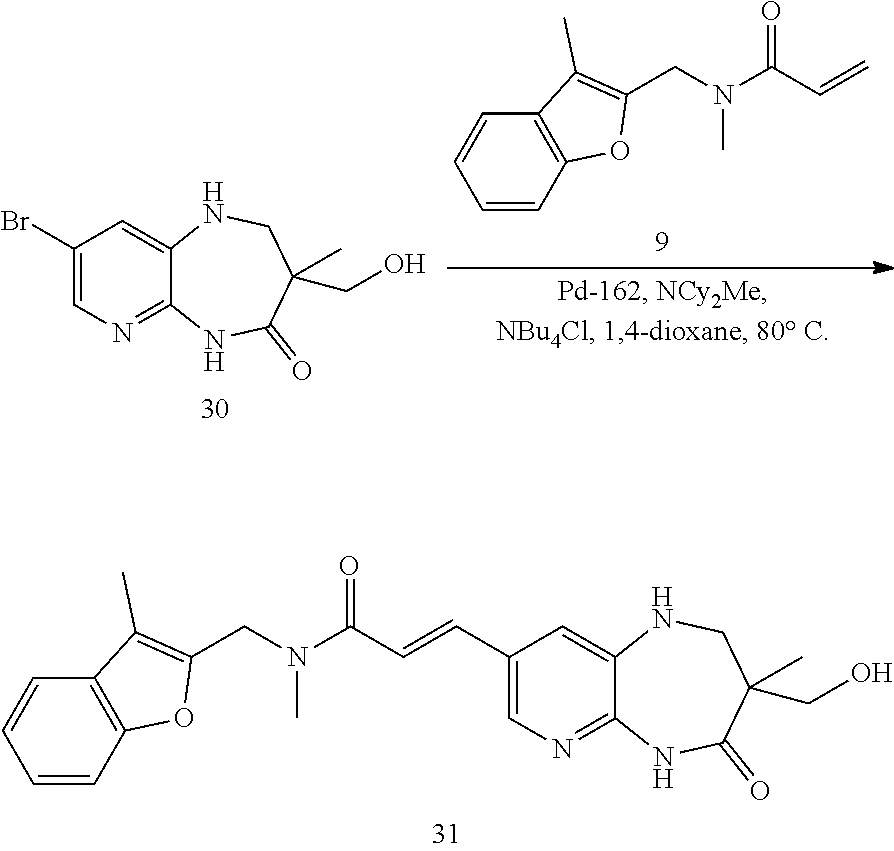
C1=CC2=C(C=C1)C(C)=C(CN(C(C=CC1=CN=C3C(=C1)NCC(CO)(C)C(=O)N3)=O)C)O2.C1(Br)=CN=C2C(=C1)NCC(C)(CO)C(=O)N2.C1=CC2=C(C=C1)C(C)=C(CN(C(C=C)=O)C)O2
